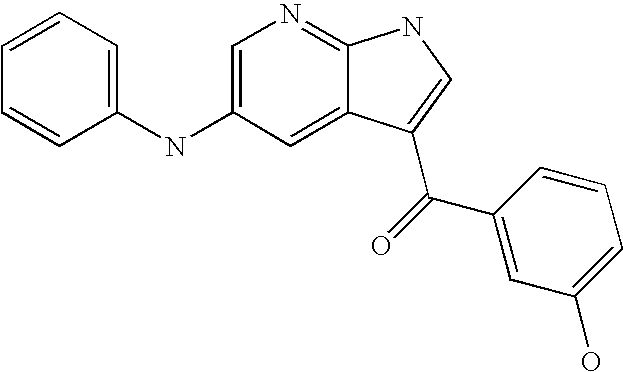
C1=CC=C(NC2=CN=C3C(=C2)C(C(=O)C2=CC(O)=CC=C2)=CN3)C=C1
